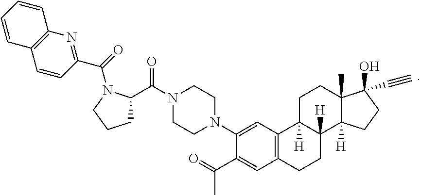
C1C2([H])C([H])(C3([H])C(C)(C1)C(O)(C#C)CC3)CCC1=C2C=C(N2CCN(C(C3CCCN3C(C3=NC4=C(C=C3)C=CC=C4)=O)=O)CC2)C(C(C)=O)=C1
